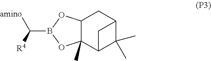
C12C(C)(C3C(C)(C)C(C1)C3)OB(C([R4])[amino])O2
